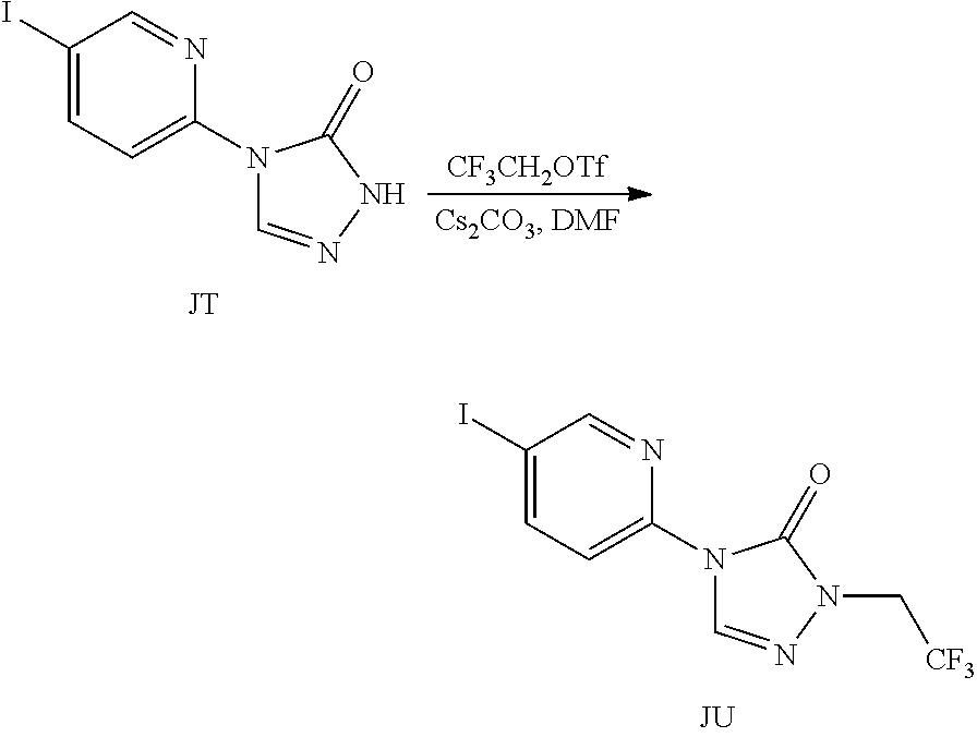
C1(I)=CC=C(N2C=NNC2=O)N=C1.[CF3CH2OTf].C1(I)=CC=C(N2C=NN(C[CF3])C2=O)N=C1
